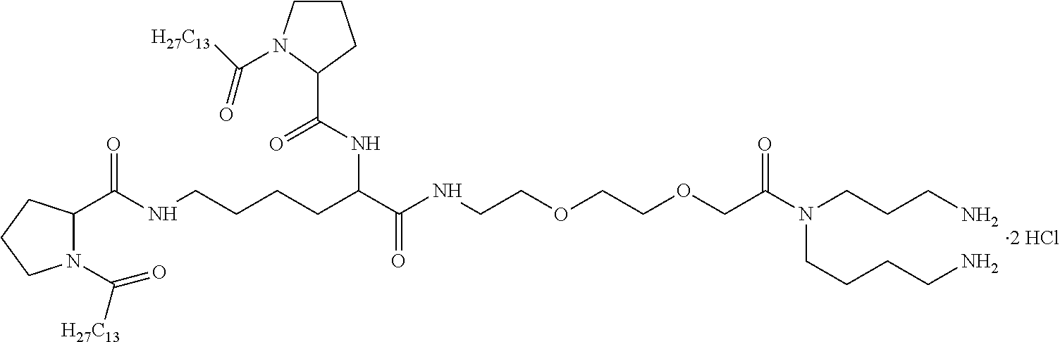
N1(C([H27C13])=O)C(C(NCCCCC(C(NCCOCCOCC(N(CCCN)CCCCN)=O)=O)NC(C2CCCN2C([H27C13])=O)=O)=O)CCC1
